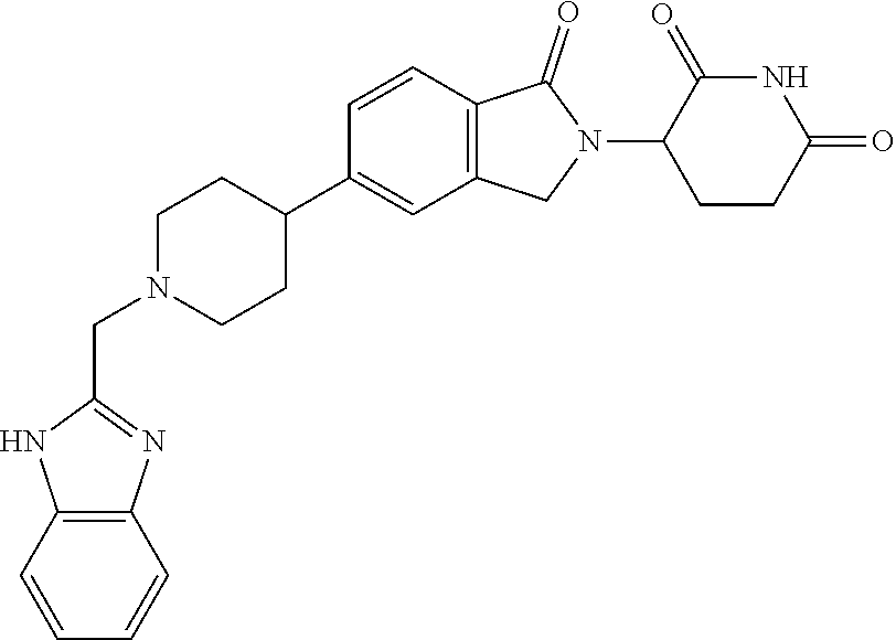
C1N(CC2=NC3=C(N2)C=CC=C3)CCC(C2=CC3=C(C=C2)C(=O)N(C2CCC(=O)NC2=O)C3)C1
